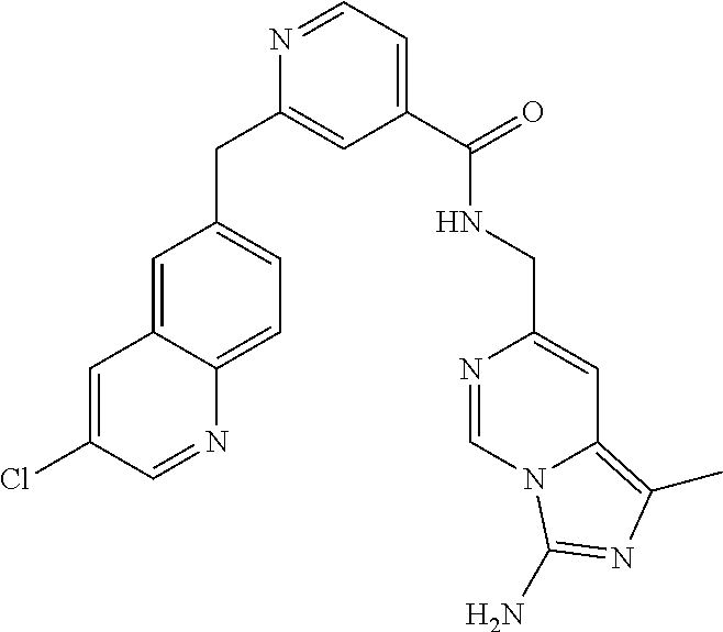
C1=C2C(=CC=C1CC1=CC(C(=O)NCC3=CC4=C(C)N=C(N)N4C=N3)=CC=N1)N=CC(Cl)=C2
